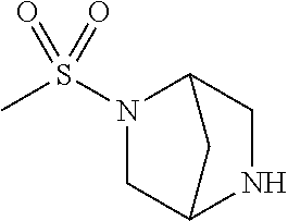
C1C2NCC(N1S(C)(=O)=O)C2
